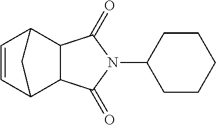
C1=CC2C3C(C1C2)C(=O)N(C1CCCCC1)C3=O
